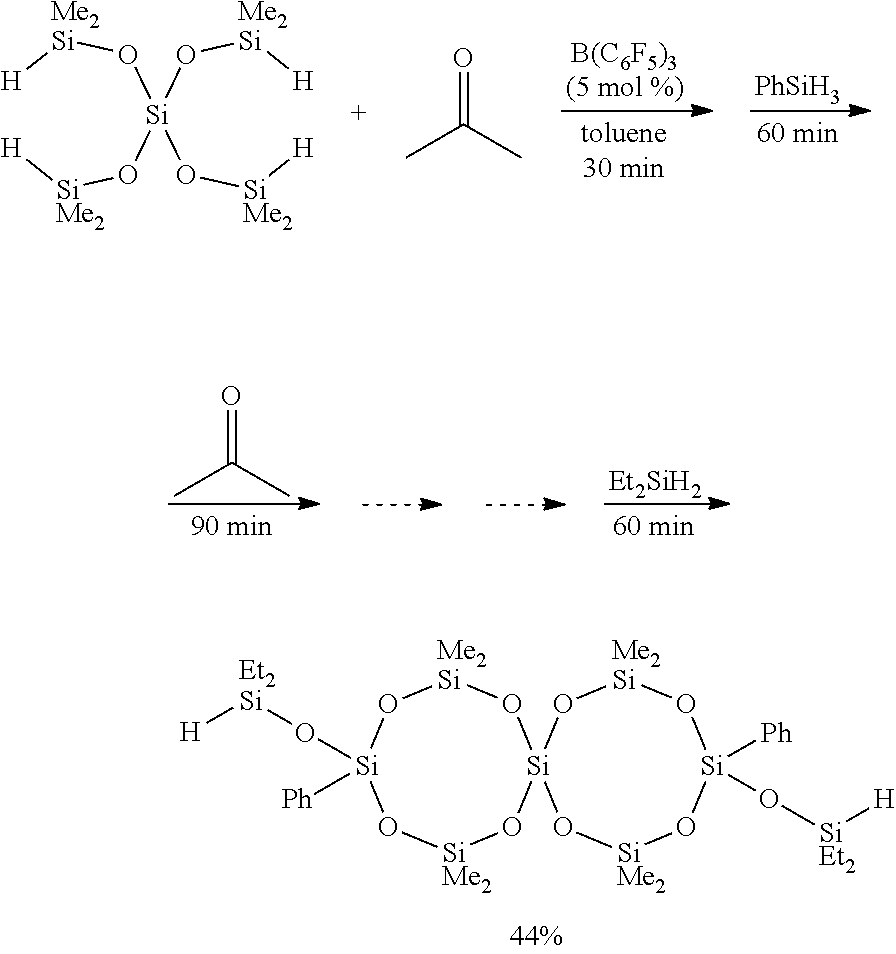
[Si](O[SiMe2][H])(O[Me2Si][H])(O[Me2Si][H])O[SiMe2][H].CC(C)=O.[PhSiH3].CC(C)=O.[Et2SiH2].[Si]1(O[Et2Si][H])([Ph])O[SiMe2]O[Si]2(O[Me2Si]O1)O[SiMe2]O[Si]([Ph])(O[SiEt2][H])O[Me2Si]O2
